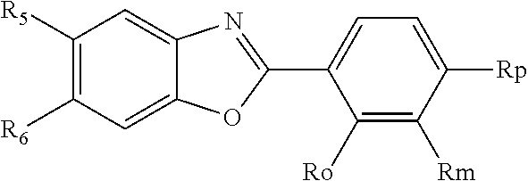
C1([R5])=C([R6])C=C2C(=C1)N=C(C1=CC=C([Rp])C([Rm])=C1[Ro])O2
